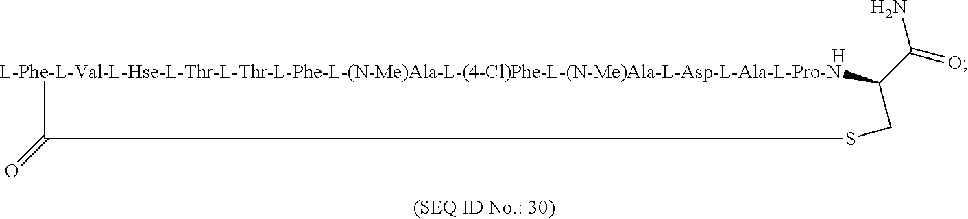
[L-Phe-L-Val-L-Hse-L-Thr-L-Thr-L-Phe-L-(N-Me)Ala-L-(4-Cl)Phe-L-(N-Me)Ala-L-Asp-L-Ala-L-Pro-N]1C(C(=O)N)CSC1=O.[H]
